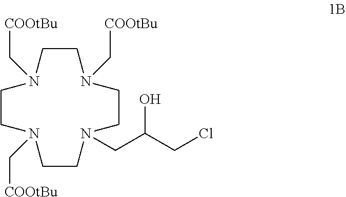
C1CN(C[COOtBu])CCN(CC(CCl)O)CCN(C[COOtBu])CCN1C[COOtBu]
